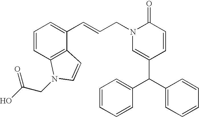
C(=CCN1C=C(C(C2=CC=CC=C2)C2=CC=CC=C2)C=CC1=O)C1=CC=CC2=C1C=CN2CC(O)=O
